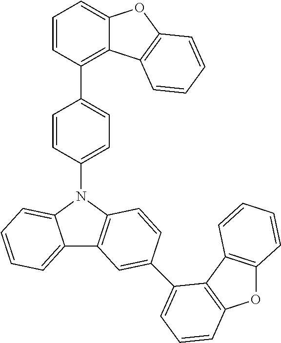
C1=CC(C2=CC=C(N3C4=CC=CC=C4C4=C3C=CC(C3=CC=CC5=C3C3=C(O5)C=CC=C3)=C4)C=C2)=C2C(=C1)OC1=C2C=CC=C1
